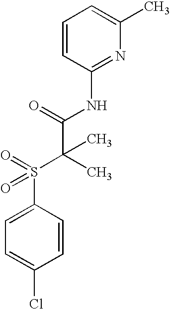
C1=C(S(C(C(NC2=NC(C)=CC=C2)=O)(C)C)(=O)=O)C=CC(Cl)=C1
